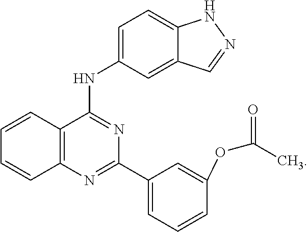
C12=C(N=C(C3=CC=CC(OC(=O)C)=C3)N=C1NC1=CC=C3C(=C1)C=NN3)C=CC=C2
